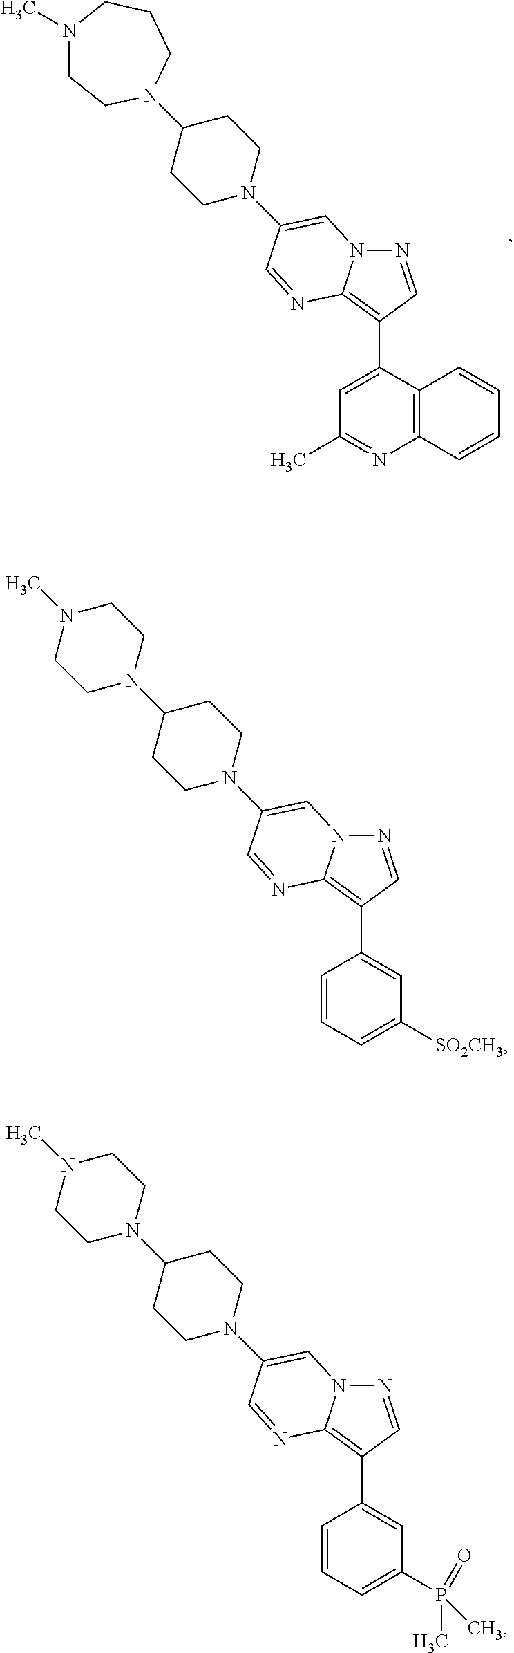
N1=CC(C2=CC(C)=NC3=C2C=CC=C3)=C2N1C=C(N1CCC(N3CCN(C)CCC3)CC1)C=N2.N1=CC(C2=CC([SO2CH3])=CC=C2)=C2N1C=C(N1CCC(N3CCN(C)CC3)CC1)C=N2.N1=CC(C2=CC(P(=O)(C)C)=CC=C2)=C2N1C=C(N1CCC(N3CCN(C)CC3)CC1)C=N2
